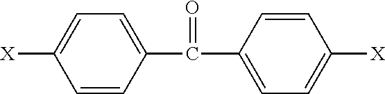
C1=C([X])C=CC(C(C2=CC=C([X])C=C2)=O)=C1
